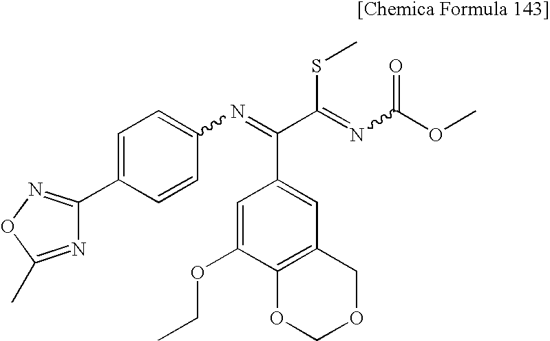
N1=C(C)ON=C1C1=CC=C(N=C(C2=CC3=C(C(OCC)=C2)OCOC3)C(SC)=NC(=O)OC)C=C1
